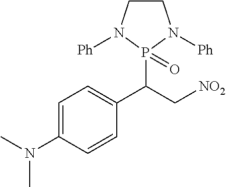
C1CN([Ph])P(C(C[NO2])C2=CC=C(N(C)C)C=C2)(=O)N1[Ph]
